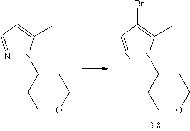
N1=CC(Br)=C(C)N1C1CCOCC1.N1=CC=C(C)N1C1CCOCC1
